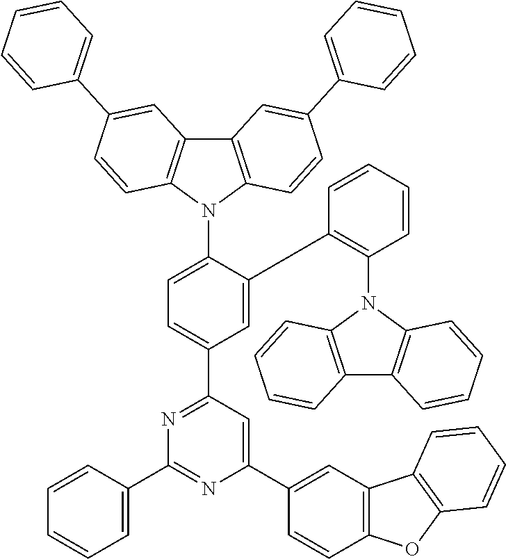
C1=C(C2=C(N3C4=C(C5=C3C=CC=C5)C=CC=C4)C=CC=C2)C(N2C3=C(C4=C2C=CC(C2=CC=CC=C2)=C4)C=C(C2=CC=CC=C2)C=C3)=CC=C1C1=NC(C2=CC=CC=C2)=NC(C2=CC3=C(C=C2)OC2=C3C=CC=C2)=C1
